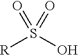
[R]S(O)(=O)=O
